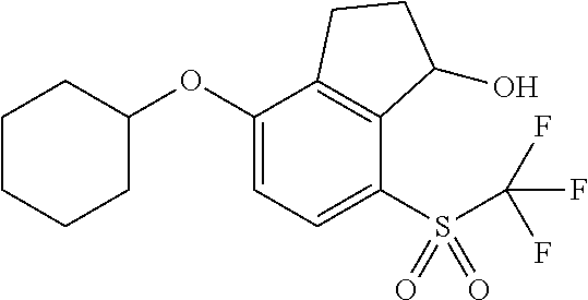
C1(OC2CCCCC2)=CC=C(S(C(F)(F)F)(=O)=O)C2=C1CCC2O
